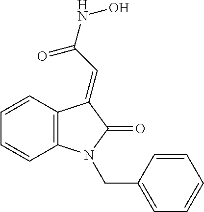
C12=C(N(CC3=CC=CC=C3)C(=O)C1=CC(=O)NO)C=CC=C2
